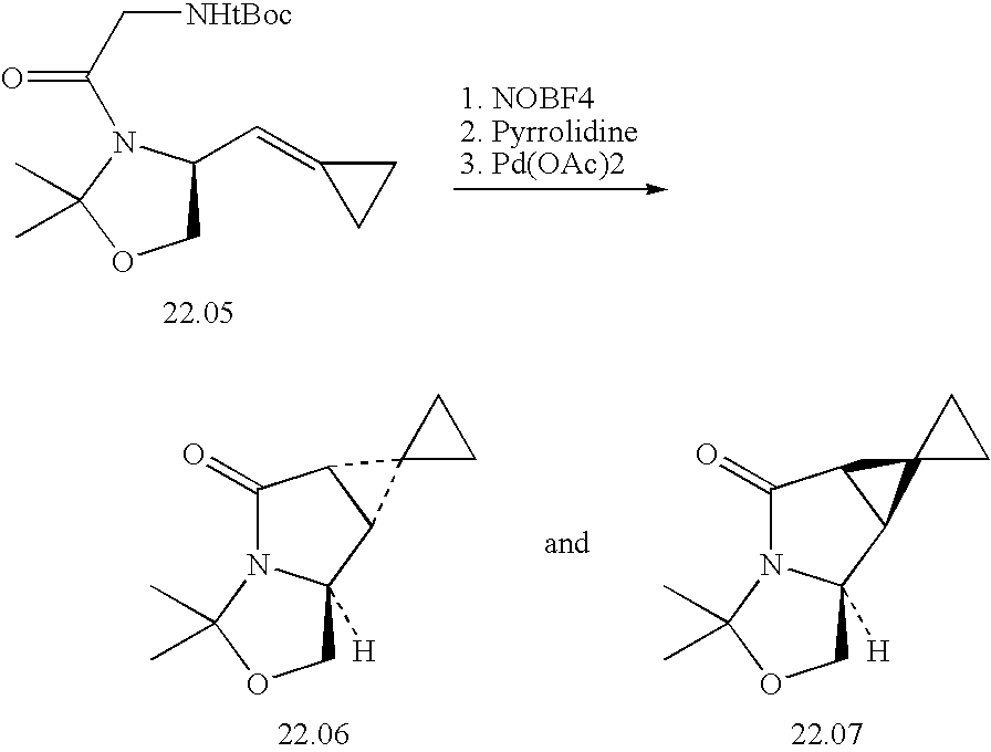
C1C(C=C2CC2)N(C(=O)C[NHtBoc])C(C)(C)O1.C1C2([H])N(C(C)(C)O1)C(=O)C1C2C12CC2.C1C2([H])N(C(C)(C)O1)C(=O)C1C2C12CC2
